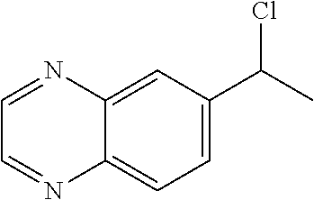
C1=C2C(=CC=C1C(C)Cl)N=CC=N2
